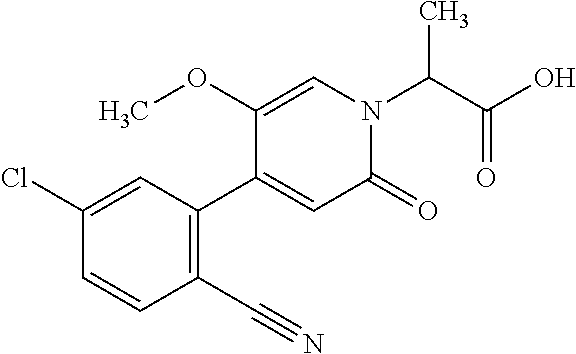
C1(=O)N(C(C(O)=O)C)C=C(OC)C(C2=C(C#N)C=CC(Cl)=C2)=C1
